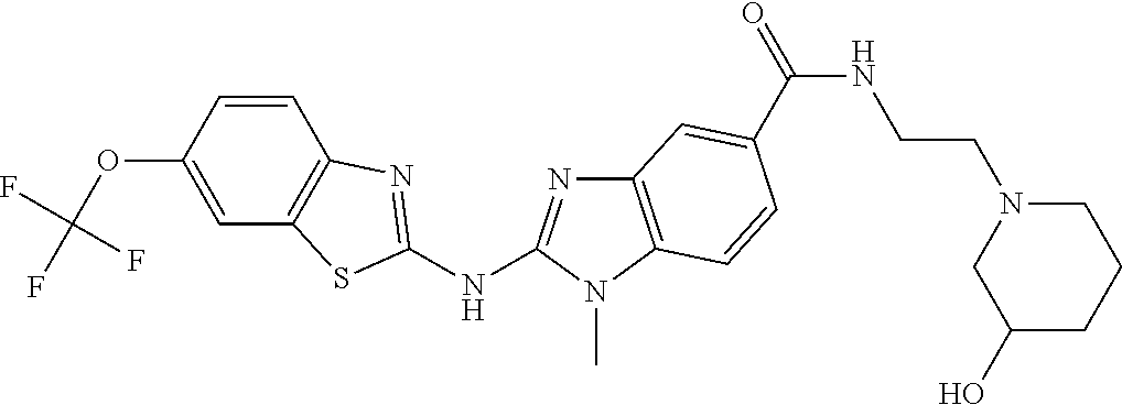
O(C1=CC2=C(C=C1)N=C(NC1=NC3=C(N1C)C=CC(C(=O)NCCN1CCCC(O)C1)=C3)S2)C(F)(F)F
